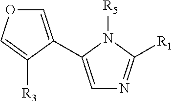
C1=C(C2=COC=C2[R3])N([R5])C([R1])=N1
